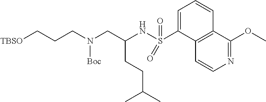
N(S(C1=CC=CC2=C1C=CN=C2OC)(=O)=O)C(CN(CCC[TBSO])[Boc])CCC(C)C
